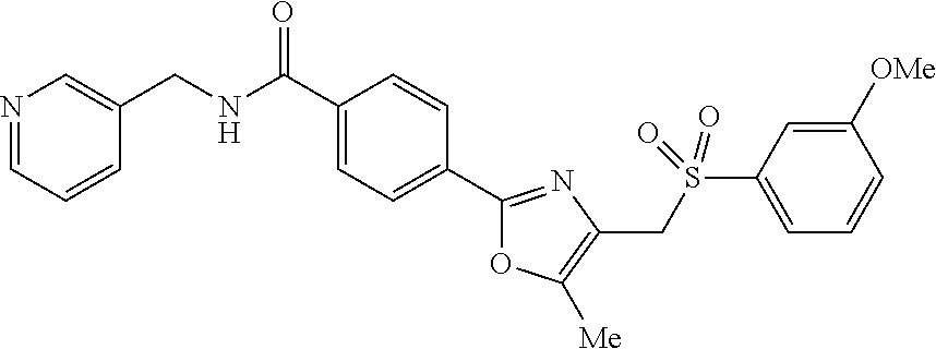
C1(C(NCC2=CN=CC=C2)=O)=CC=C(C2=NC(CS(C3=CC=CC([OMe])=C3)(=O)=O)=C([Me])O2)C=C1
